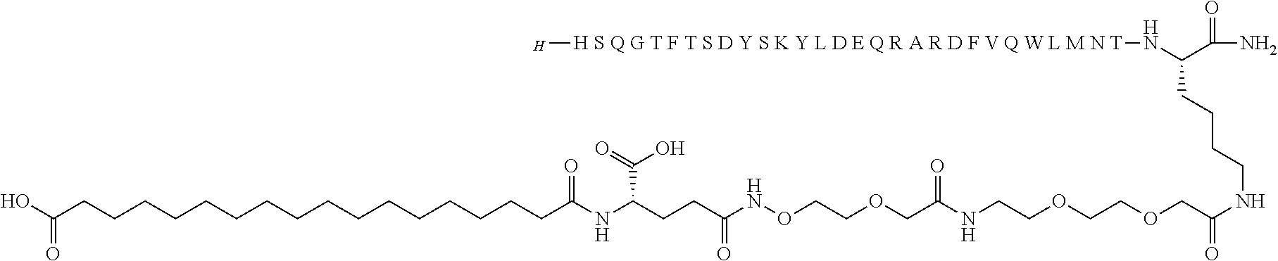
N(C(C(N)=O)CCCCNC(=O)COCCOCCNC(COCCONC(CCC(NC(CCCCCCCCCCCCCCCCC(O)=O)=O)C(O)=O)=O)=O)[H S Q G T F T S D Y S K Y L D E Q R A R D F V Q W L M N T]C.[H]
